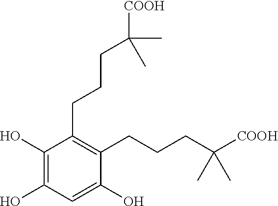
C1(CCCC([COOH])(C)C)=C(CCCC([COOH])(C)C)C(O)=CC(O)=C1O
